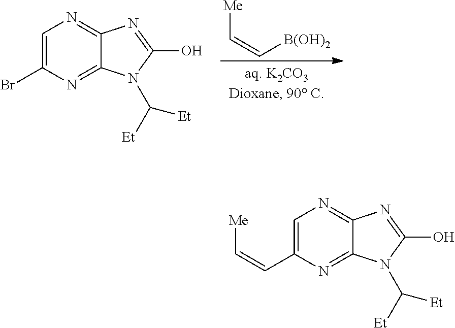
C1=C(Br)N=C2C(=N1)N=C(O)N2C([Et])[Et].[Me]C=C[B(OH)2].C1=C(C=C[Me])N=C2C(=N1)N=C(O)N2C([Et])[Et]
